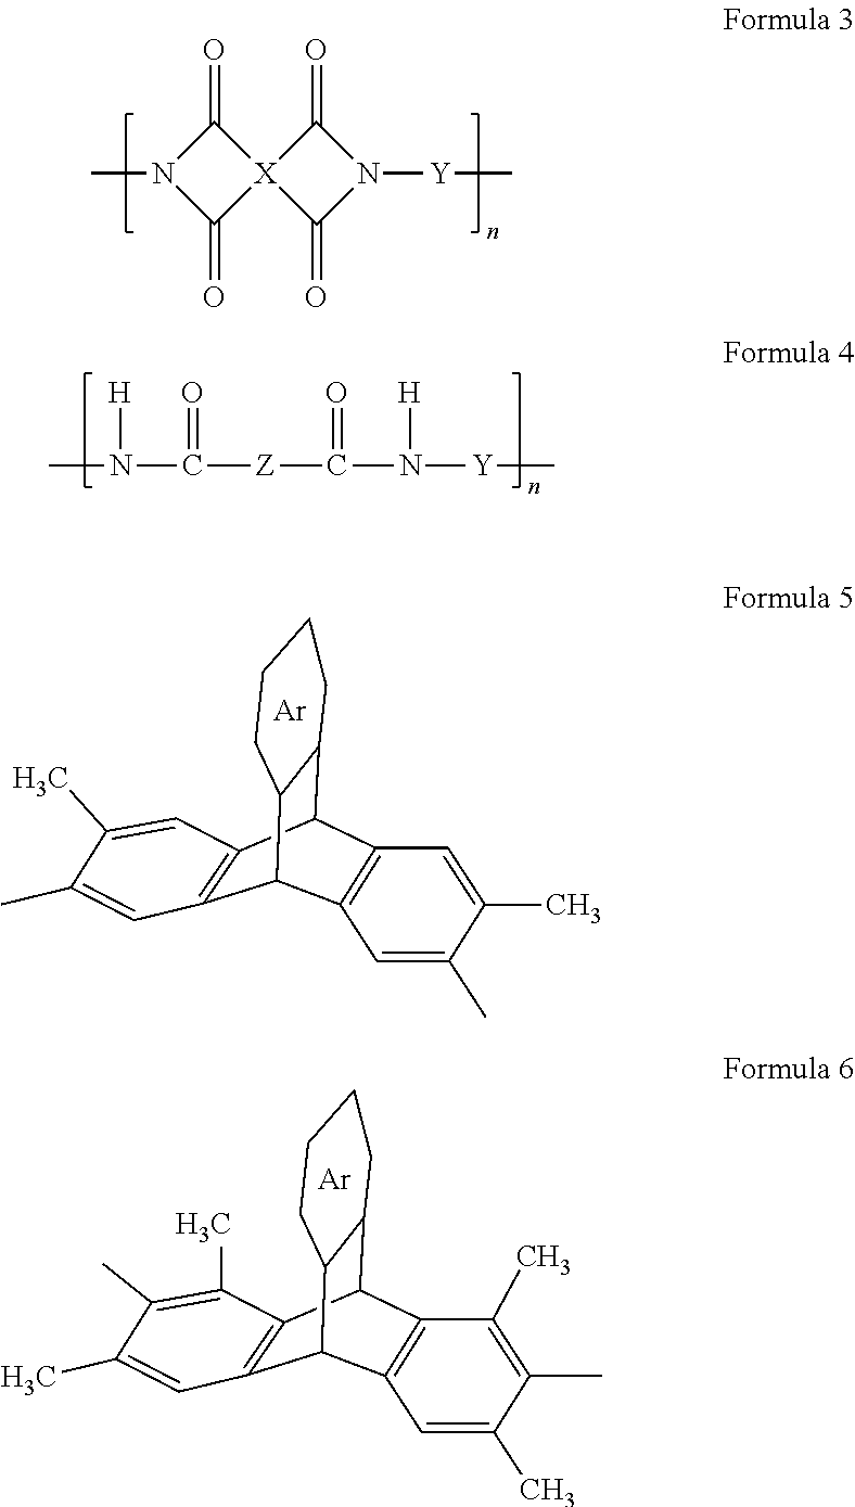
[Ar].C1=C(C)C(C)=CC2=C1C1C3=C(C2C2CCCCC21)C=C(C)C(C)=C3.N1(C)C(=O)[X]2(C1=O)C(=O)N([Y]C)C2=O.CN(C(=O)[Z]C(=O)N([H])[Y]C)[H].[Ar].C1=C(C)C(C)=C(C)C2=C1C1C3=C(C2C2CCCCC21)C(C)=C(C)C(C)=C3
